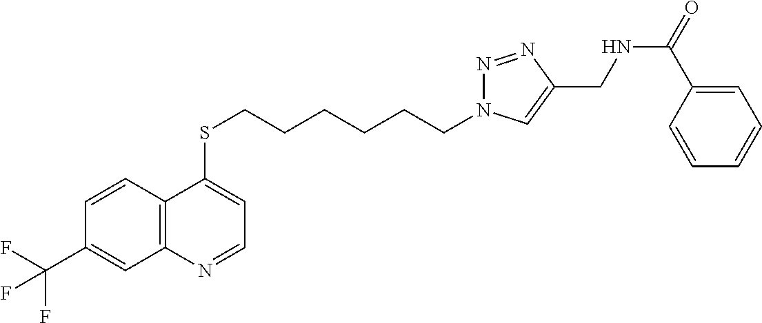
C12=C(C=CC(C(F)(F)F)=C1)C(SCCCCCCN1N=NC(CNC(=O)C3=CC=CC=C3)=C1)=CC=N2
